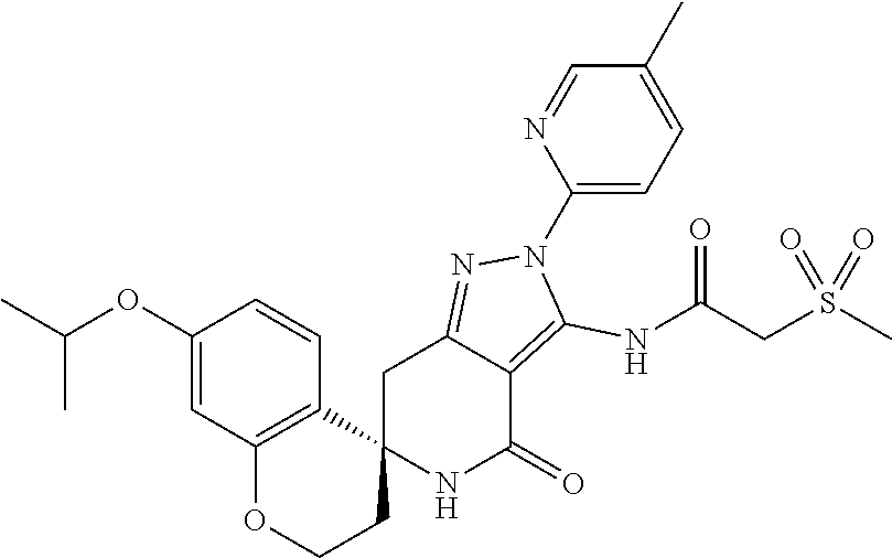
C12(NC(=O)C3=C(NC(CS(C)(=O)=O)=O)N(C4=CC=C(C)C=N4)N=C3C1)CCOC1=C2C=CC(OC(C)C)=C1
